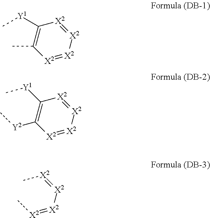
[X2]1=[X2][X2]=[X2]C([Y1]C)=C1C.[X2]1=[X2][X2]=[X2]C([Y1]C)=C1[Y2]C.[X2](=[X2][X2]=[X2]C)C
